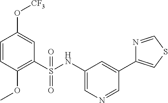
C1=CC(OC)=C(S(NC2=CN=CC(C3=CSC=N3)=C2)(=O)=O)C=C1O[CF3]
